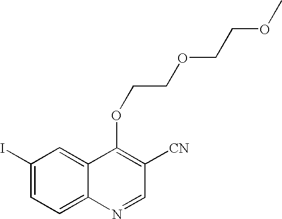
C1(I)=CC=C2C(=C1)C(OCCOCCOC)=C([CN])C=N2
